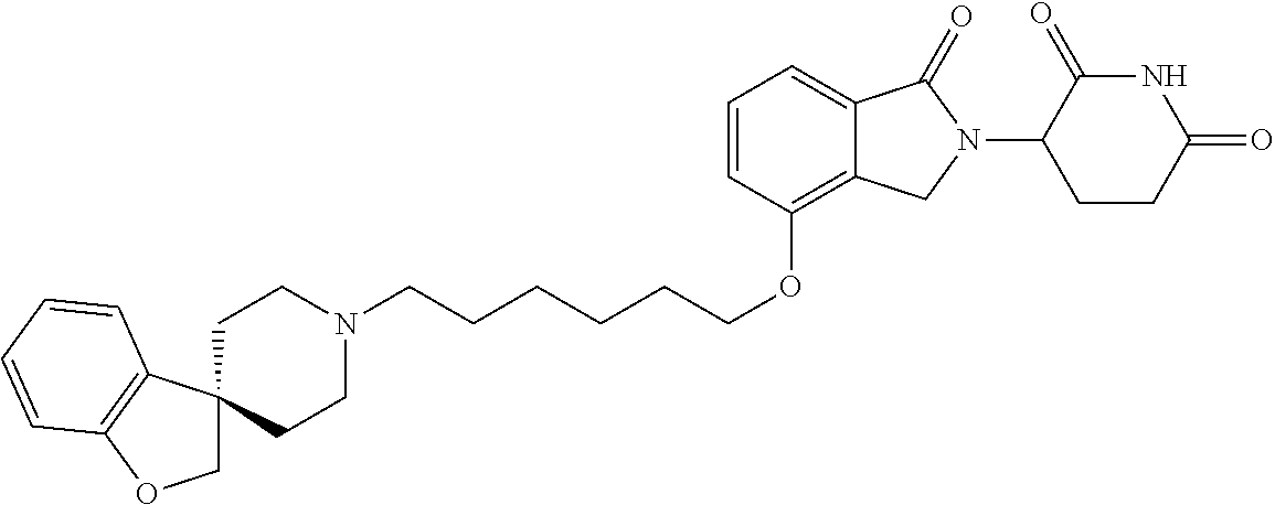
C(COC1=C2C(=CC=C1)C(=O)N(C1C(=O)NC(=O)CC1)C2)CCCCN1CCC2(CC1)COC1=C2C=CC=C1
